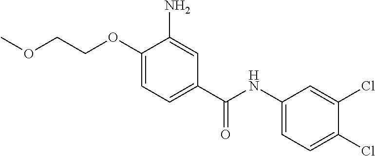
C1(OCCOC)=CC=C(C(NC2=CC=C(Cl)C(Cl)=C2)=O)C=C1N
